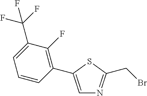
C1=C(C2=C(F)C(C(F)(F)F)=CC=C2)SC(CBr)=N1
